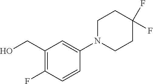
OCC1=C(F)C=CC(N2CCC(F)(F)CC2)=C1
